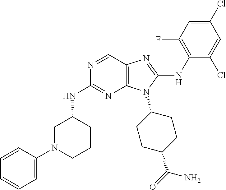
N1=CC2=C(N=C1NC1CN(C3=CC=CC=C3)CCC1)N(C1CCC(C(=O)N)CC1)C(NC1=C(F)C=C(Cl)C=C1Cl)=N2
